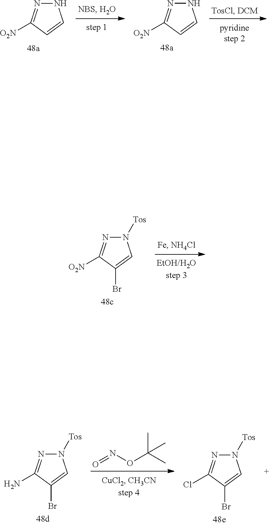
N1=C([O2N])C=CN1.N1=C([O2N])C=CN1.N1=C([O2N])C(Br)=CN1[Tos].O=NOC(C)(C)C.N1=C(Cl)C(Br)=CN1[Tos].N1=C(N)C(Br)=CN1[Tos]
